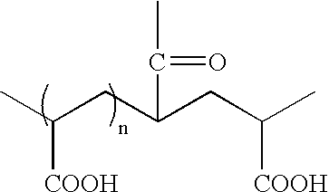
CC(CC(CC(C)[COOH])C(C)=O)[COOH]
